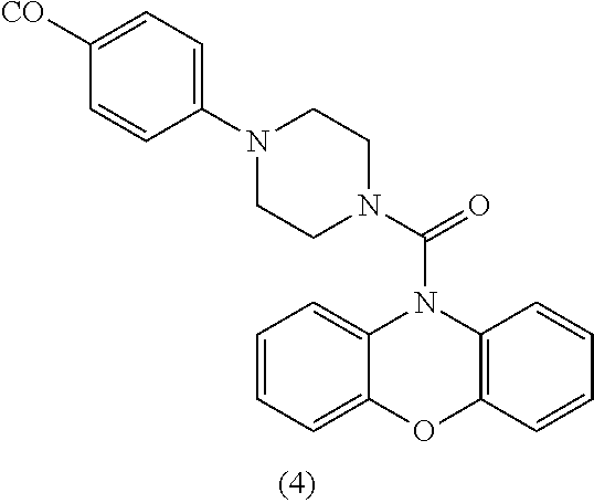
C1=CC=C2C(=C1)N(C(N1CCN(C3=CC=C([CO])C=C3)CC1)=O)C1=C(O2)C=CC=C1
